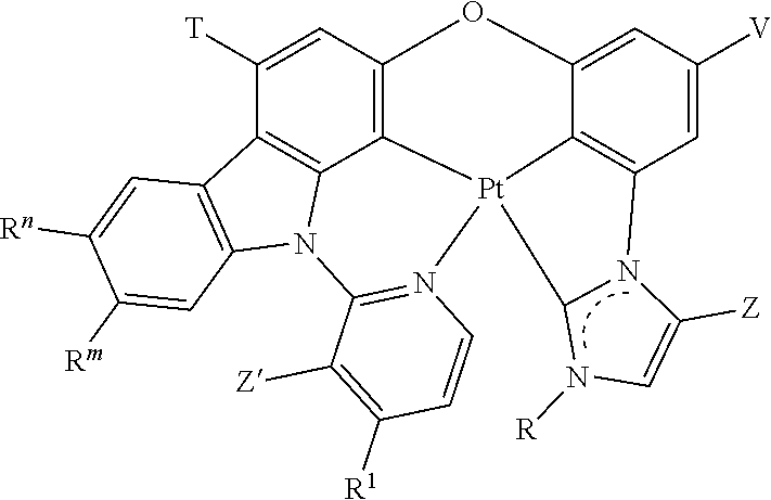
C1([T])=CC2=C3C4=C1C1=C(N4C4=N(C=CC([R1])=C4[Z])[Pt]34C3=C(C=C([V])C=C3O2)N2C([Z])=CN([R])C24)C=C([Rm])C([Rn])=C1
